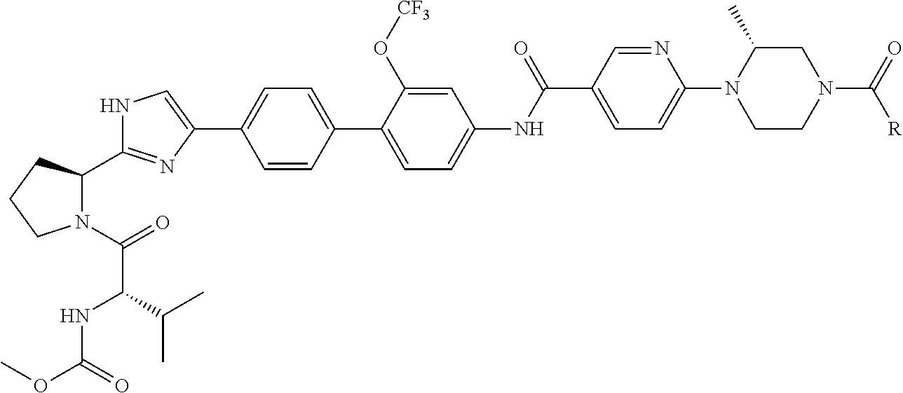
C1=CC(C2=CC=C(NC(C3=CC=C(N4CCN(C(=O)[R])CC4C)N=C3)=O)C=C2O[CF3])=CC=C1C1=CNC(C2N(C(=O)C(NC(OC)=O)C(C)C)CCC2)=N1
